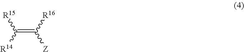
C(=C([R16])[Z])([R14])[R15]
